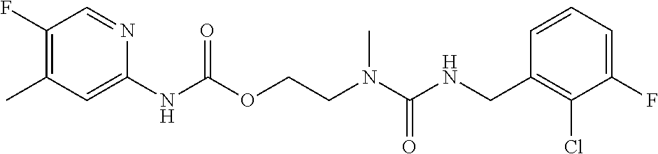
C1=CC(CNC(N(CCOC(NC2=CC(C)=C(F)C=N2)=O)C)=O)=C(Cl)C(F)=C1
